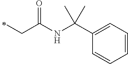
C(C)C(=O)NC(C1=CC=CC=C1)(C)C
